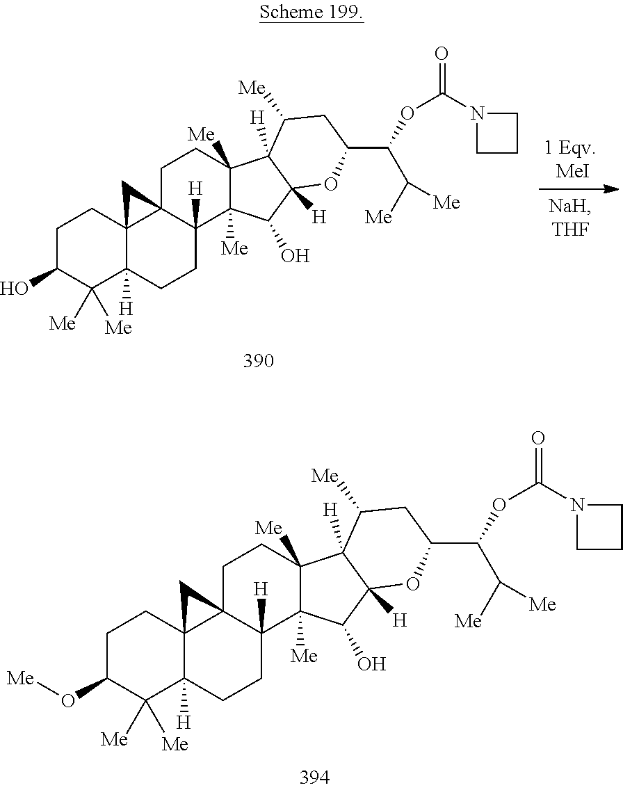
C1C(O[Me])C([Me])([Me])C2([H])C3(C1)C1(C([H])(CC2)C2([Me])C([Me])(CC1)C1([H])C([H])(C2O)OC(C(OC(=O)N2CCC2)C([Me])[Me])CC1[Me])C3.C1C(O)C([Me])([Me])C2([H])C3(C1)C1(C([H])(CC2)C2([Me])C([Me])(CC1)C1([H])C([H])(C2O)OC(C(OC(=O)N2CCC2)C([Me])[Me])CC1[Me])C3
